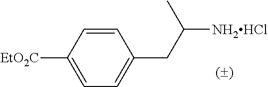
C1=CC([EtO2C])=CC=C1CC([NH2HCl])C
